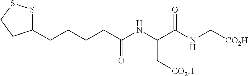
C1(CCCCC(NC(C(NC[CO2H])=O)C[CO2H])=O)SSCC1
